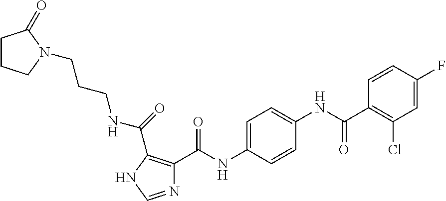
N1=CNC(C(=O)NCCCN2CCCC2=O)=C1C(NC1=CC=C(NC(=O)C2=C(Cl)C=C(F)C=C2)C=C1)=O
